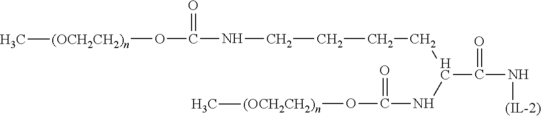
C(=O)(C(CCCCNC(O[(OCH2CH2)n]C)=O)NC(O[(OCH2CH2)n]C)=O)N[(IL-2)]
